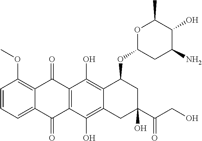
C1=CC=C2C(=C1OC)C(=O)C1=C(C2=O)C(O)=C2C(=C1O)C(OC1CC(N)C(O)C(C)O1)CC(C(CO)=O)(O)C2
